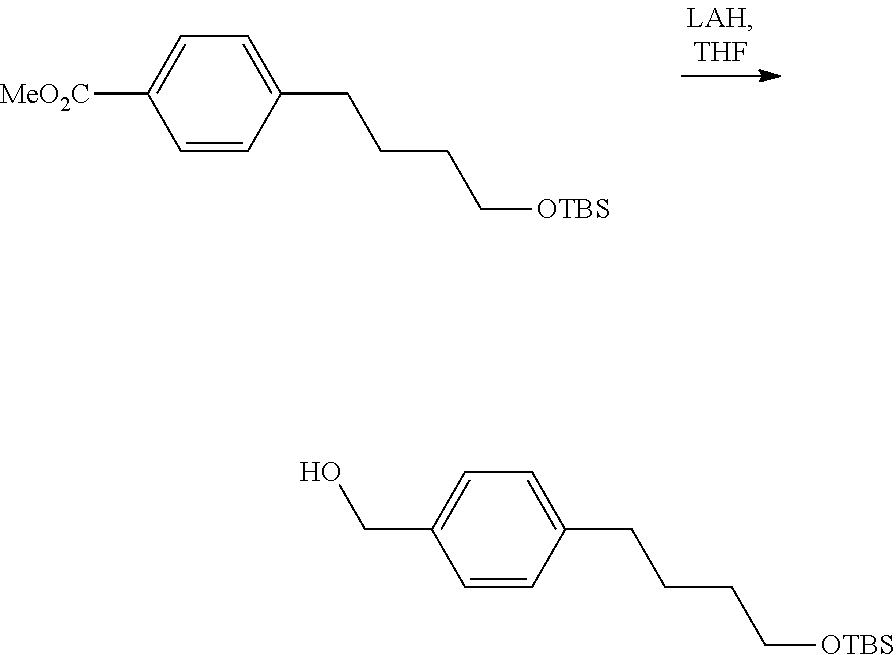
C1=CC(CCCC[OTBS])=CC=C1[MeO2C].C1=CC(CCCC[OTBS])=CC=C1CO
